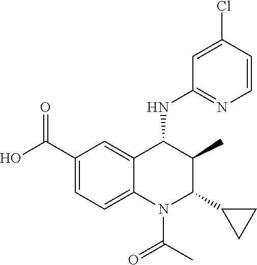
C1(C(O)=O)=CC=C2C(=C1)C(NC1=NC=CC(Cl)=C1)C(C)C(C1CC1)N2C(C)=O
